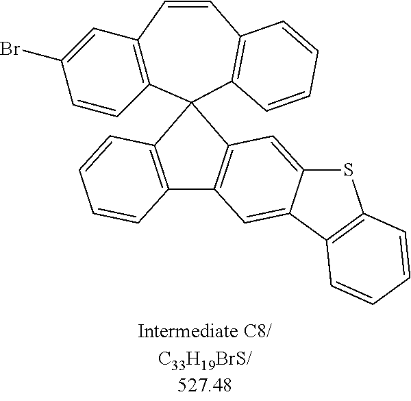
C1(Br)=CC2=C(C=C1)C1(C3=C(C=C2)C=CC=C3)C2=C(C=C3C(=C2)SC2=C3C=CC=C2)C2=C1C=CC=C2
